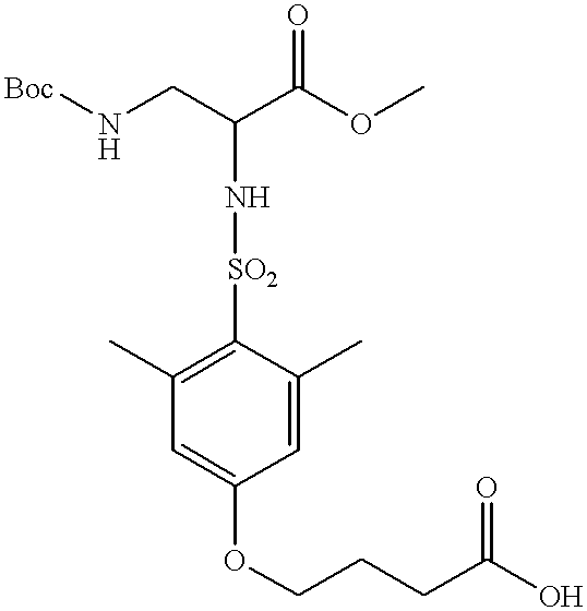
C1(C)=CC(OCCCC(O)=O)=CC(C)=C1[SO2]NC(C(OC)=O)CN[Boc]
